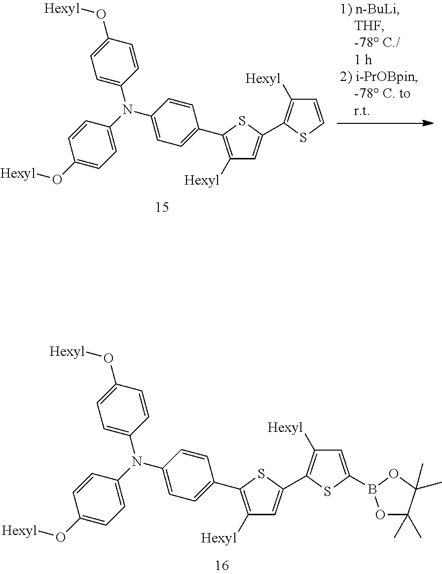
C1([Hexyl])=C(C2=CC=C(N(C3=CC=C(O[Hexyl])C=C3)C3=CC=C(O[Hexyl])C=C3)C=C2)SC(C2=C([Hexyl])C=CS2)=C1.C1([Hexyl])=C(C2=CC=C(N(C3=CC=C(O[Hexyl])C=C3)C3=CC=C(O[Hexyl])C=C3)C=C2)SC(C2=C([Hexyl])C=C(B3OC(C)(C)C(C)(C)O3)S2)=C1
